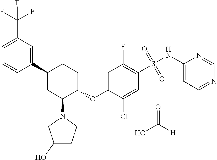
C1=CC(C2CC(N3CC(O)CC3)C(OC3=CC(F)=C(S(=O)(=O)NC4=CC=NC=N4)C=C3Cl)CC2)=CC(C(F)(F)F)=C1.C(O)([H])=O
